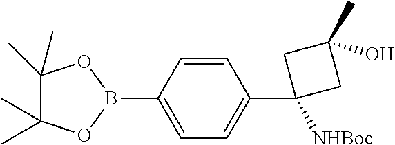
B1(C2=CC=C(C3([NHBoc])CC(C)(O)C3)C=C2)OC(C)(C)C(C)(C)O1
